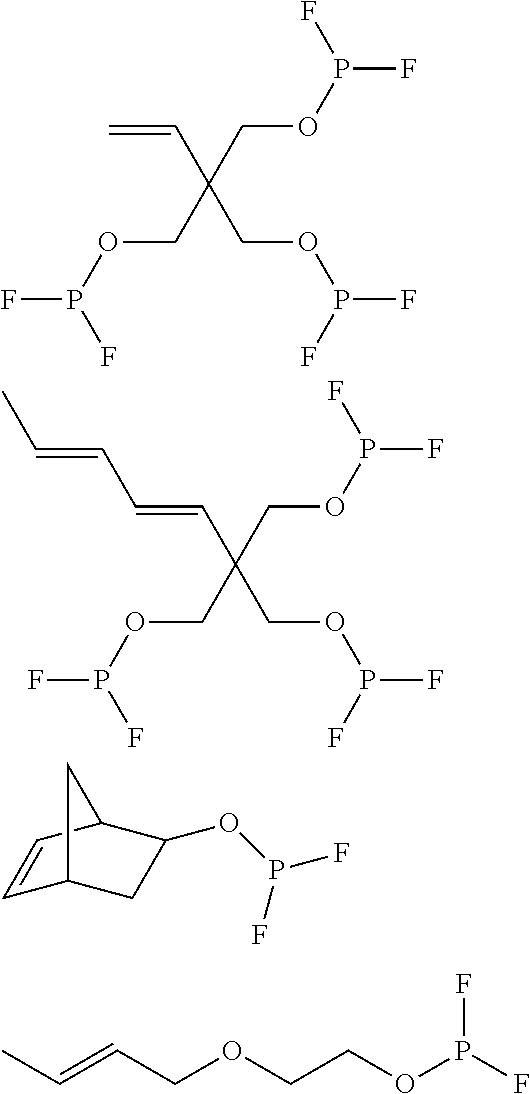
CC=CCOCCOP(F)F.C=CC(COP(F)F)(COP(F)F)COP(F)F.C(=CC(COP(F)F)(COP(F)F)COP(F)F)C=CC.C1=CC2C(OP(F)F)CC1C2
